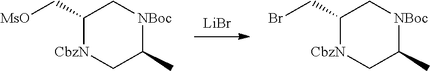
[LiBr].C1(C[MsO])[CbzN]CC(C)[NBoc]C1.C1(CBr)[CbzN]CC(C)[NBoc]C1
